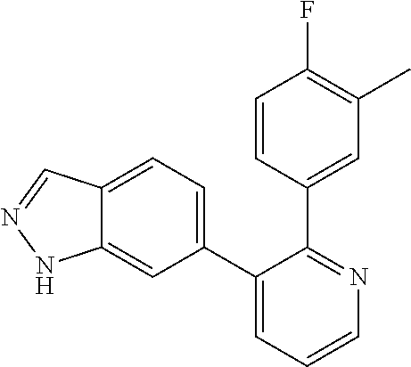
C12=CC=C(C3=CC=CN=C3C3=CC(C)=C(F)C=C3)C=C1NN=C2
